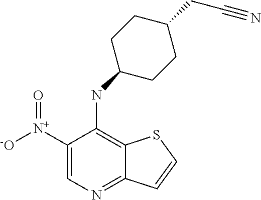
C1([N+]([-O])=O)=CN=C2C(=C1NC1CCC(CC#N)CC1)SC=C2
